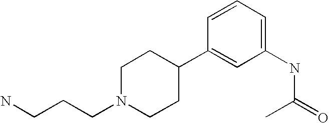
NCCCN1CCC(C2=CC(NC(C)=O)=CC=C2)CC1
